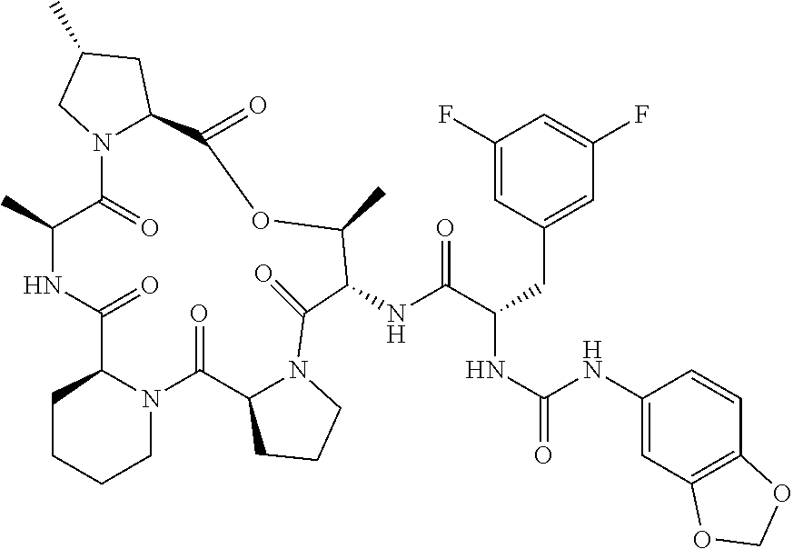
C1(F)=CC(CC(NC(=O)NC2=CC3=C(C=C2)OCO3)C(NC2C(=O)N3C(CCC3)C(=O)N3C(CCCC3)C(=O)NC(C)C(=O)N3C(CC(C)C3)C(=O)OC2C)=O)=CC(F)=C1
